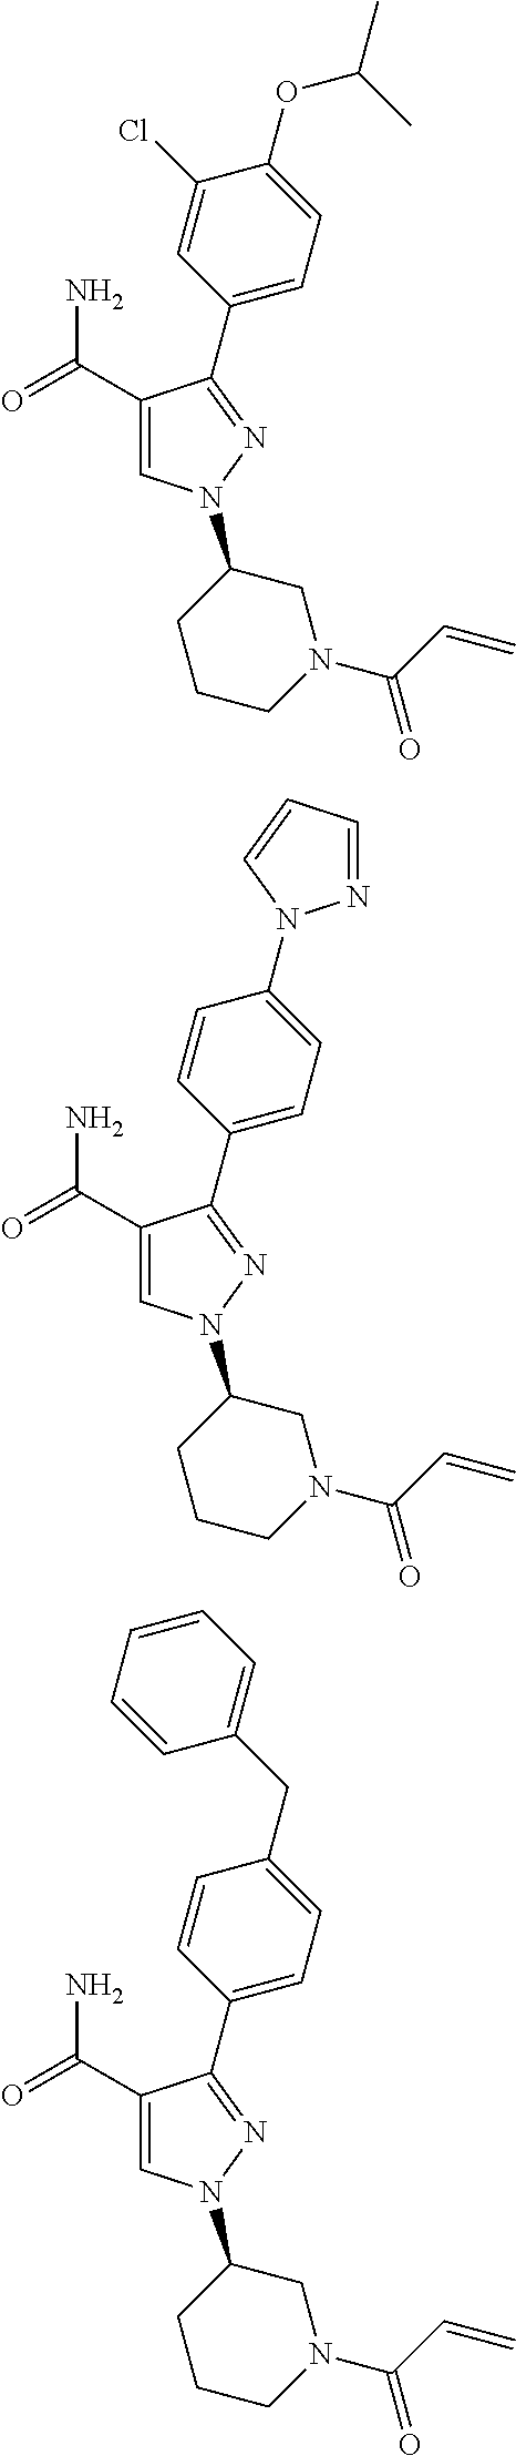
C1(C(=O)N)=CN(C2CCCN(C(C=C)=O)C2)N=C1C1=CC=C(OC(C)C)C(Cl)=C1.C1(C(=O)N)=CN(C2CCCN(C(C=C)=O)C2)N=C1C1=CC=C(N2N=CC=C2)C=C1.C1(C(=O)N)=CN(C2CCCN(C(C=C)=O)C2)N=C1C1=CC=C(CC2=CC=CC=C2)C=C1
